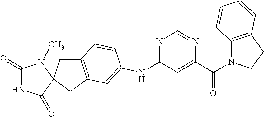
C1(NC2=CC3=C(CC4(C3)C(=O)NC(=O)N4C)C=C2)=NC=NC(C(=O)N2C3=C(CC2)C=CC=C3)=C1
